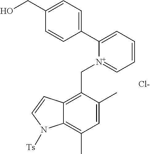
C1(C2=CC=CC=[N+]2CC2=C3C(=C(C)C=C2C)N([Ts])C=C3)=CC=C(CO)C=C1.[Cl-]
